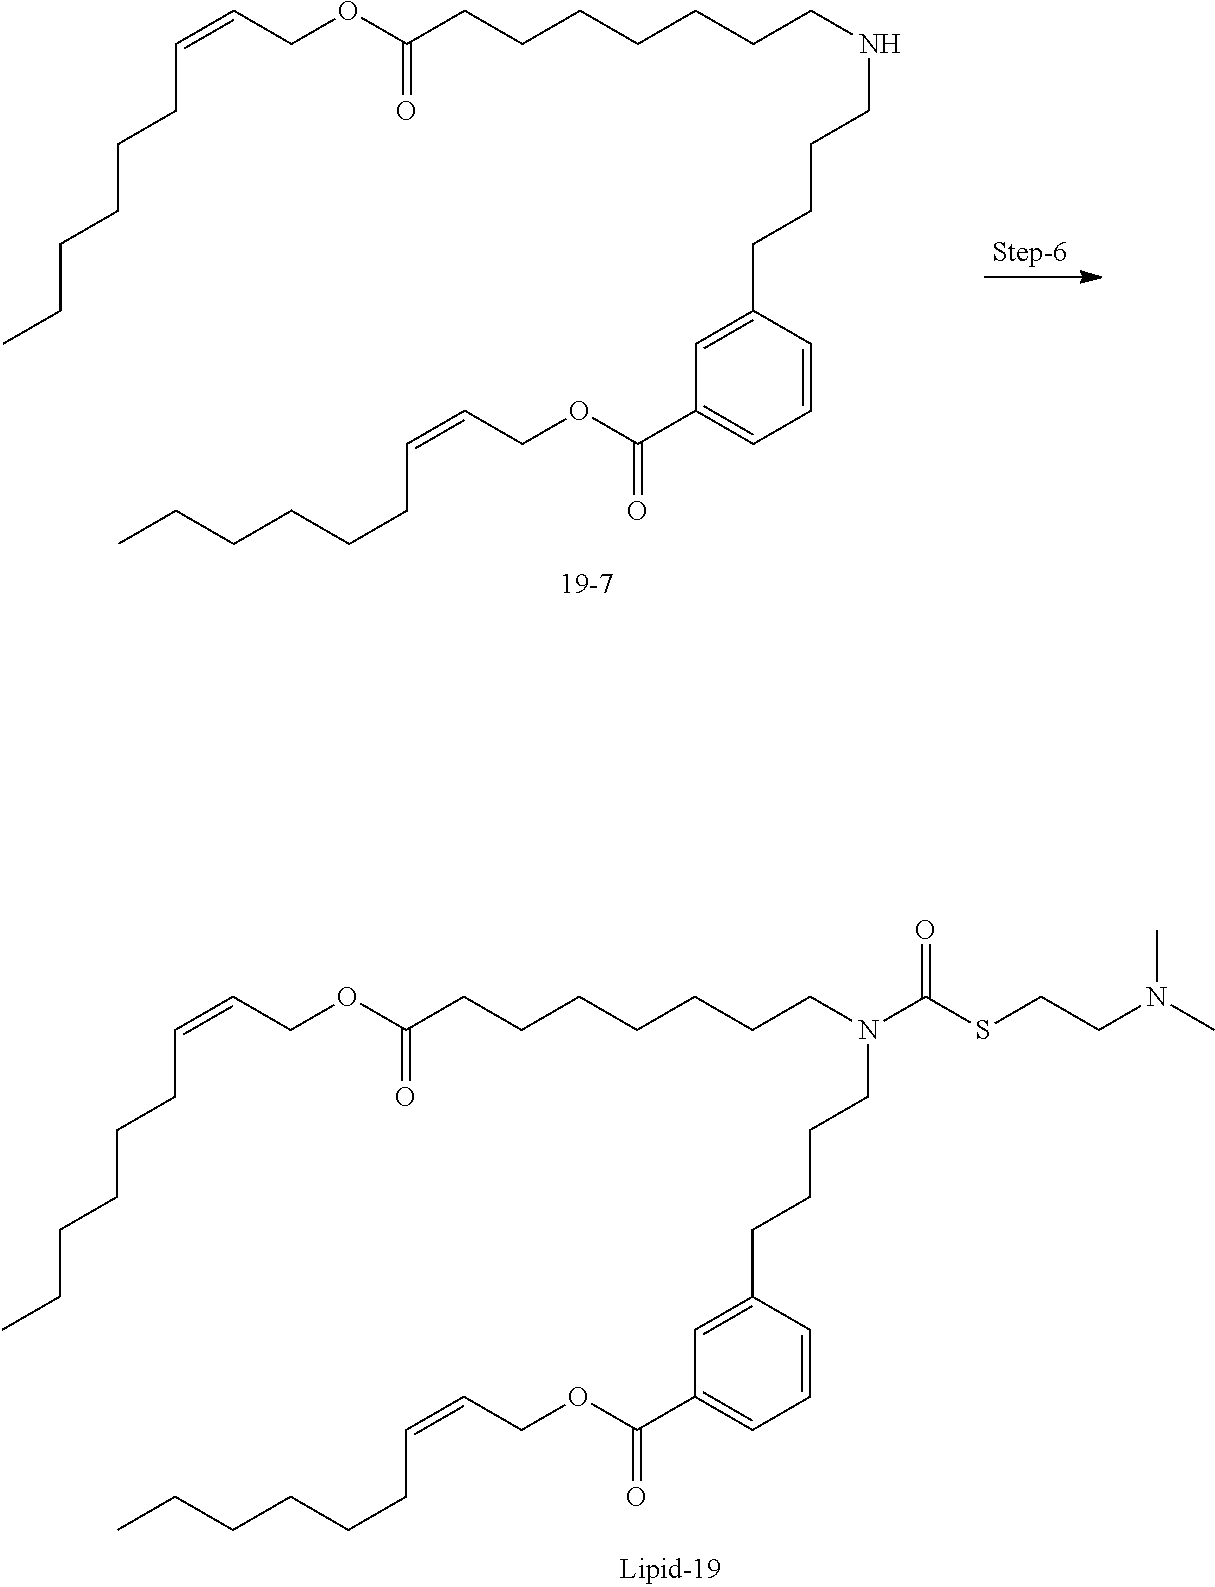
C(OC(CCCCCCCNCCCCC1=CC(C(OCC=CCCCCCC)=O)=CC=C1)=O)C=CCCCCCC.C(OC(CCCCCCCN(C(SCCN(C)C)=O)CCCCC1=CC(C(OCC=CCCCCCC)=O)=CC=C1)=O)C=CCCCCCC
